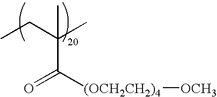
CCC(C)(C)C(=O)[(OCH2CH2)4][OCH3]
